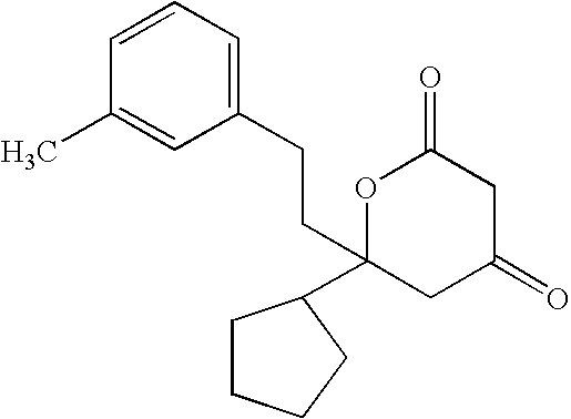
C1=CC=C(CCC2(C3CCCC3)CC(=O)CC(=O)O2)C=C1C
